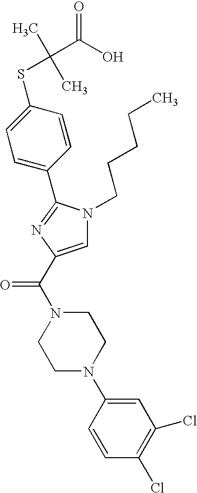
C1(C2=NC(C(N3CCN(C4=CC(Cl)=C(Cl)C=C4)CC3)=O)=CN2CCCCC)=CC=C(SC(C)(C)C(O)=O)C=C1
